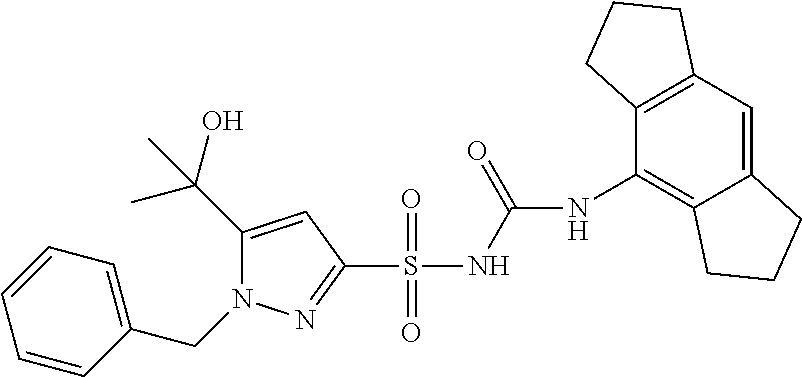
C1(C(O)(C)C)=CC(S(NC(=O)NC2=C3C(=CC4=C2CCC4)CCC3)(=O)=O)=NN1CC1=CC=CC=C1
